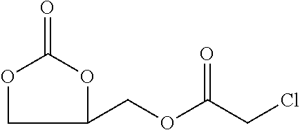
O1CC(COC(CCl)=O)OC1=O
